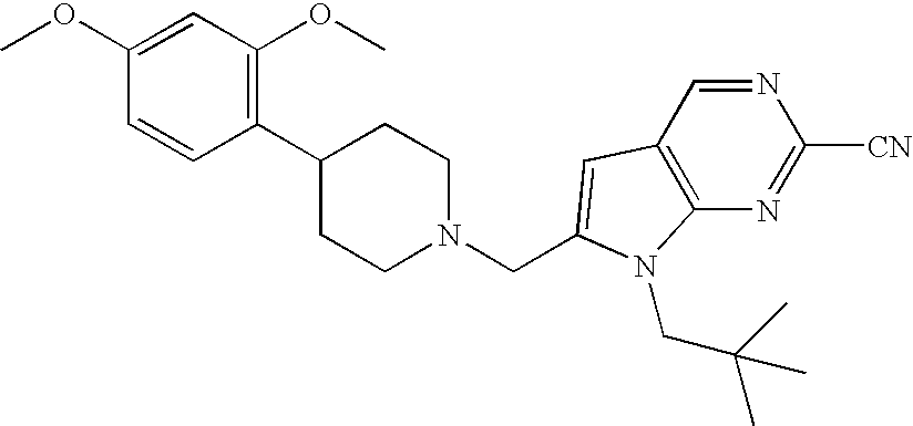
N1=CC2=C(N=C1[CN])N(CC(C)(C)C)C(CN1CCC(C3=C(OC)C=C(OC)C=C3)CC1)=C2
